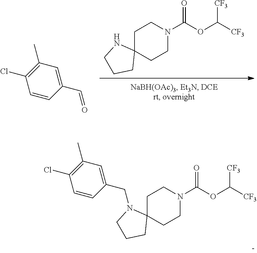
C1C2(CCN(C(OC([CF3])[CF3])=O)C1)CCCN2.C1=CC(Cl)=C(C)C=C1C=O.C1C2(CCN(C(OC([CF3])[CF3])=O)C1)CCCN2CC1=CC(C)=C(Cl)C=C1
